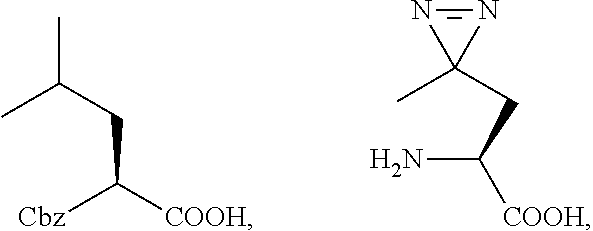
CC(CC([Cbz])[COOH])C.NC([COOH])CC1(C)N=N1
